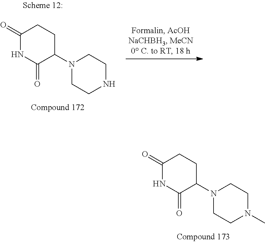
C1(=O)NC(=O)C(N2CCNCC2)CC1.C1(=O)NC(=O)C(N2CCN(C)CC2)CC1
